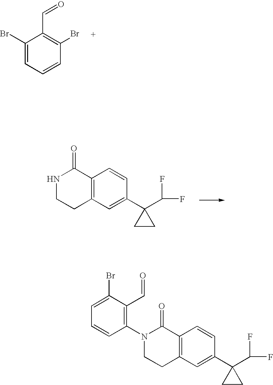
C1(Br)=CC=CC(Br)=C1C=O.N1CCC2=C(C1=O)C=CC(C1(C(F)F)CC1)=C2.N1(C2=C(C=O)C(Br)=CC=C2)CCC2=C(C1=O)C=CC(C1(C(F)F)CC1)=C2
